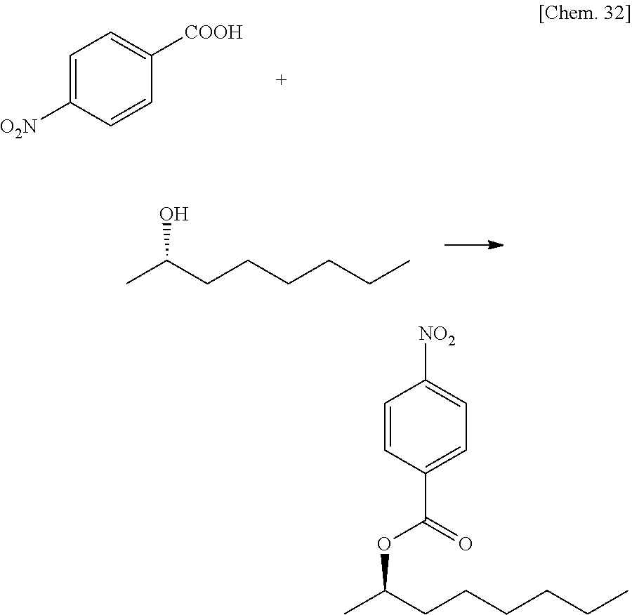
C1=C([O2N])C=CC([COOH])=C1.C(O)(CCCCCC)C.C1=CC(C(=O)OC(C)CCCCCC)=CC=C1[NO2]
